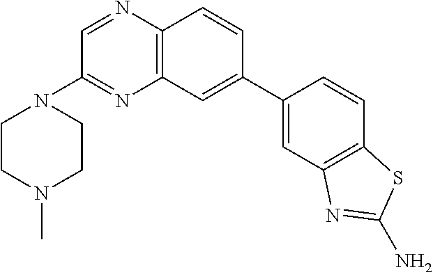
C12=C(C=CC(C3=CC4=C(C=C3)SC(N)=N4)=C1)N=CC(N1CCN(C)CC1)=N2
